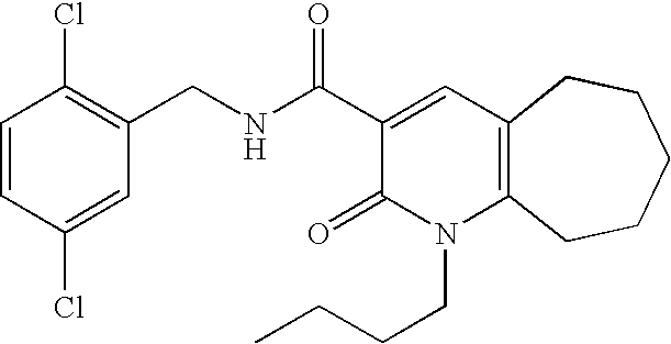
C(NC(C1=CC2=C(N(CCCC)C1=O)CCCCC2)=O)C1=C(Cl)C=CC(Cl)=C1
